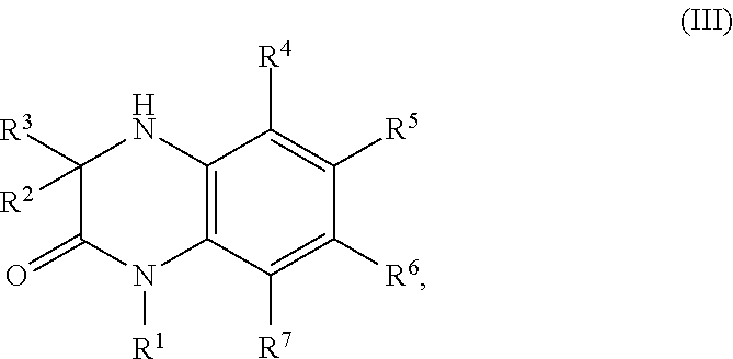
C12=C(C([R7])=C([R6])C([R5])=C1[R4])N([R1])C(=O)C([R3])([R2])N2
